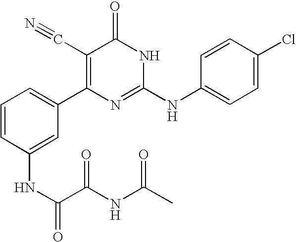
C1(NC(C(NC(C)=O)=O)=O)=CC(C2=C(C#N)C(=O)NC(NC3=CC=C(Cl)C=C3)=N2)=CC=C1
